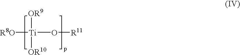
[R8O][Ti]([OR9])([OR10])O[R11]
